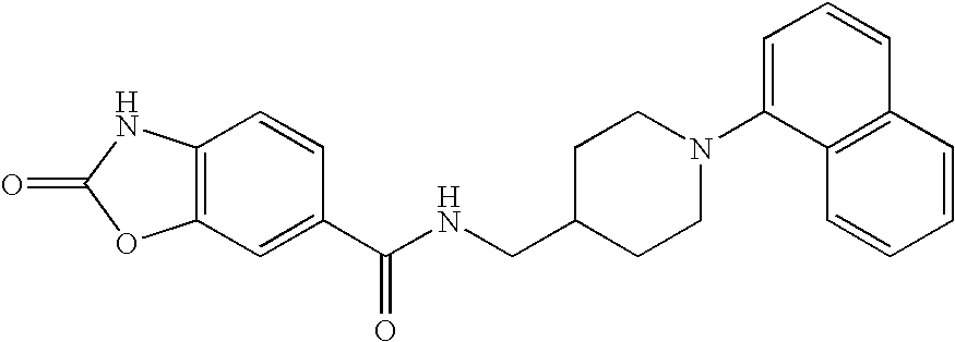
C12=C(C=C(C(NCC3CCN(C4=CC=CC5=C4C=CC=C5)CC3)=O)C=C1)OC(=O)N2
